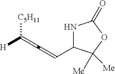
N1C(C=C=C([C5H11])[H])C([Me])([Me])OC1=O
